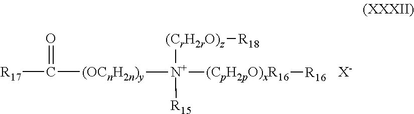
[X-].[R17]C([(OCnH2n)y][N+]([(CpH2pO)xR16][R16])([(CrH2rO)z][R18])[R15])=O
